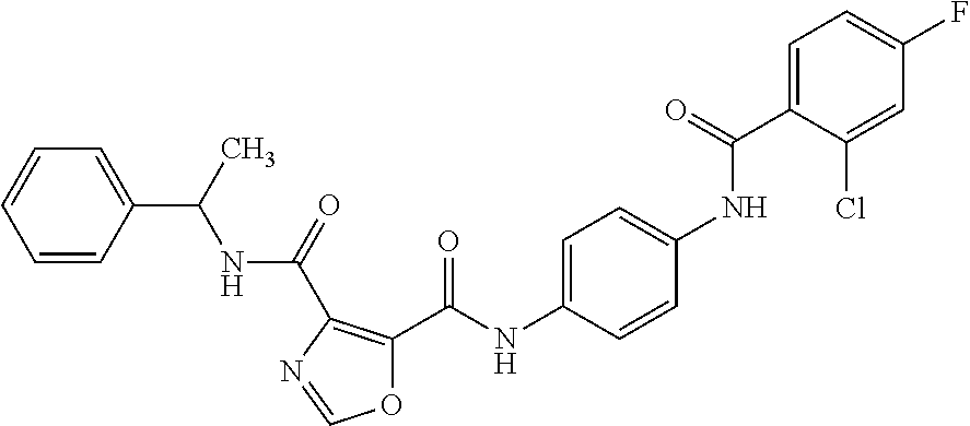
C1=C(C(NC2=CC=C(NC(C3=C(C(=O)NC(C4=CC=CC=C4)C)N=CO3)=O)C=C2)=O)C(Cl)=CC(F)=C1
